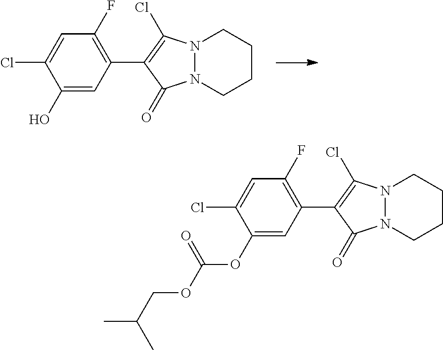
C1(O)=CC(C2=C(Cl)N3N(C2=O)CCCC3)=C(F)C=C1Cl.C1(OC(=O)OCC(C)C)=CC(C2=C(Cl)N3N(C2=O)CCCC3)=C(F)C=C1Cl
